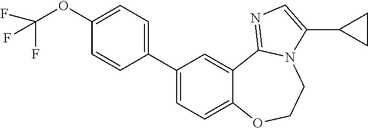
C1=CC(C2=CC=C3C(=C2)C2=NC=C(C4CC4)N2CCO3)=CC=C1OC(F)(F)F
